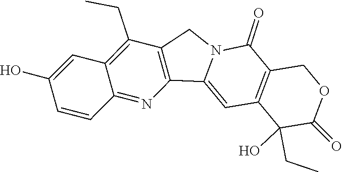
C1(CC)(O)C2=C(C(=O)N3CC4=C(C3=C2)N=C2C(=C4CC)C=C(O)C=C2)COC1=O
